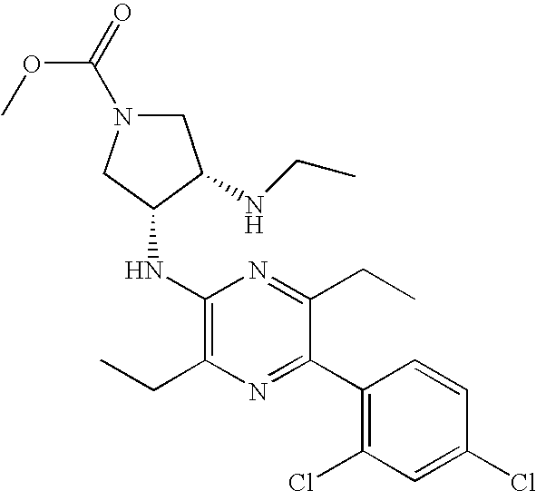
C1(NC2CN(C(OC)=O)CC2NCC)=C(CC)N=C(C2=C(Cl)C=C(Cl)C=C2)C(CC)=N1
